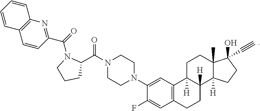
N1(C2=CC3=C(C=C2F)CCC2([H])C3([H])CCC3(C)C2([H])CCC3(O)C#C)CCN(C(C2N(C(=O)C3=NC4=C(C=C3)C=CC=C4)CCC2)=O)CC1
